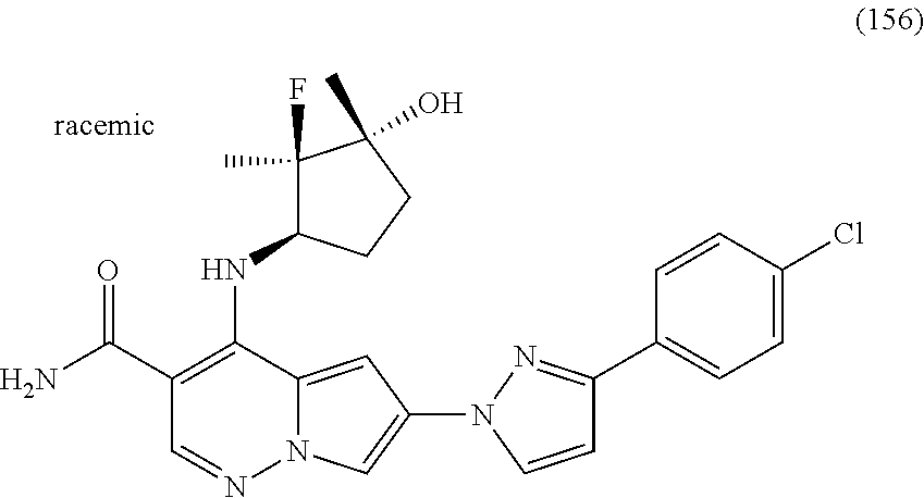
C1(C(N)=O)=C(NC2C(C)(F)C(C)(O)CC2)C2=CC(N3C=CC(C4=CC=C(Cl)C=C4)=N3)=CN2N=C1
